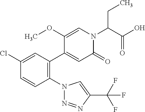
C1(Cl)=CC(C2=CC(=O)N(C(C(O)=O)CC)C=C2OC)=C(N2N=NC(C(F)(F)F)=C2)C=C1
